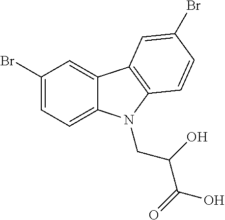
C1(Br)=CC=C2C(=C1)C1=C(N2CC(O)C(=O)O)C=CC(Br)=C1
